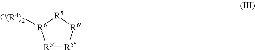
[R5]1[R5][R6][R5][R6]1[C(R4)2]
